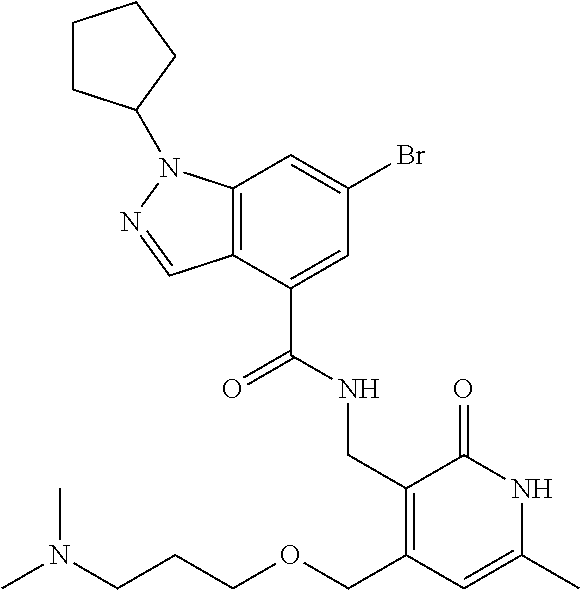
C12=C(C=C(Br)C=C1C(NCC1=C(COCCCN(C)C)C=C(C)NC1=O)=O)N(C1CCCC1)N=C2
